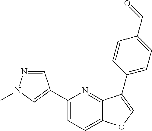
C1=NN(C)C=C1C1=CC=C2C(=N1)C(C1=CC=C(C=O)C=C1)=CO2
